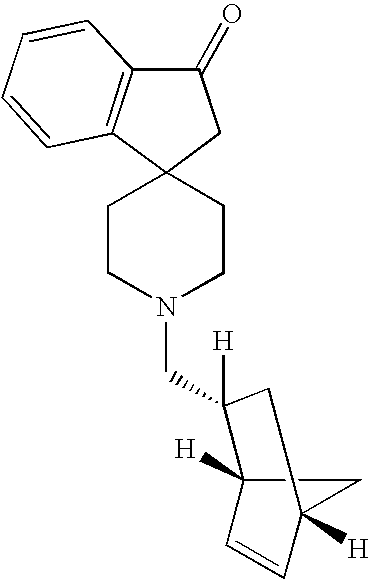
C1CN(CC2([H])C3([H])C=CC([H])(C3)C2)CCC12CC(=O)C1=C2C=CC=C1
